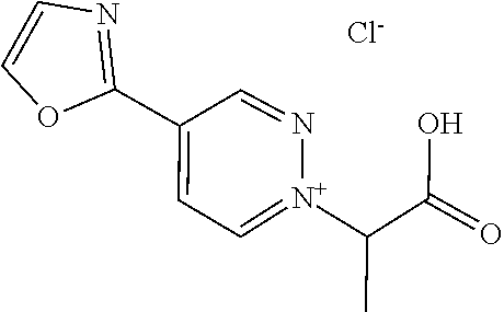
C1(C2=NC=CO2)=CC=[N+](C(C)C(O)=O)N=C1.[Cl-]
